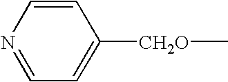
C1=CN=CC=C1[CH2O]C
